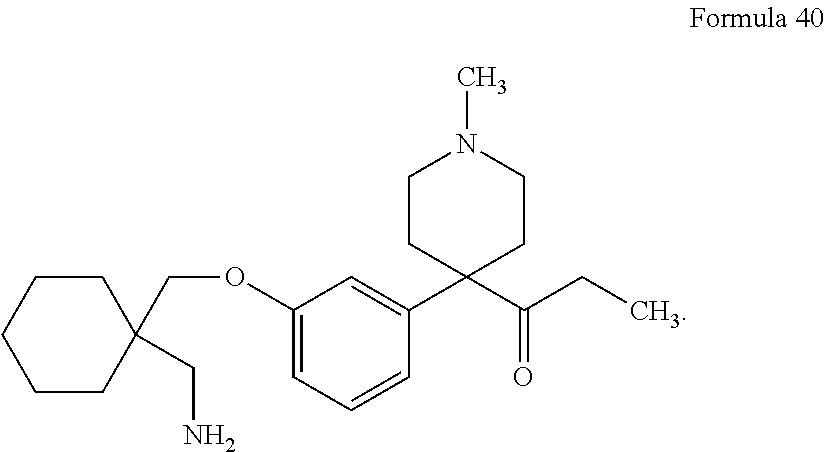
C1CCCCC1(COC1=CC=CC(C2(C(CC)=O)CCN(C)CC2)=C1)CN
